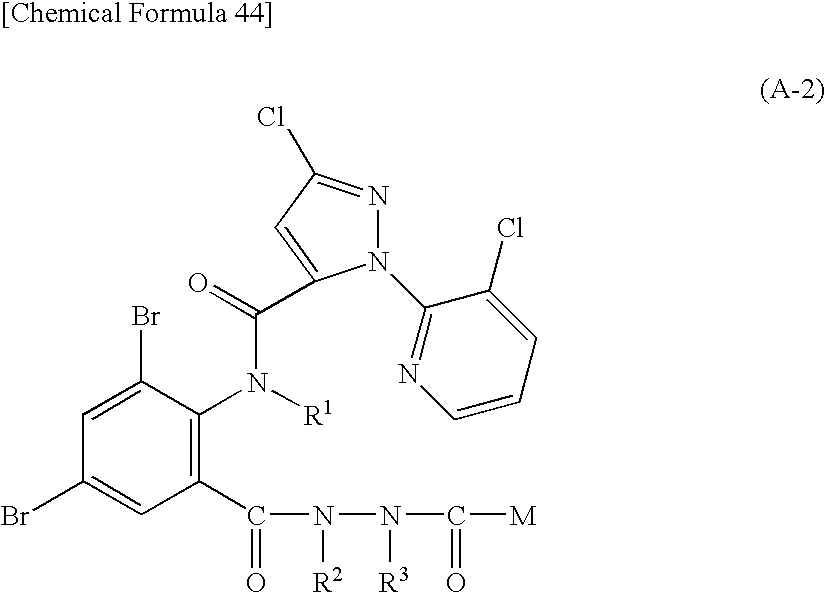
C1(Br)=CC(C(=O)N([R2])N(C(=O)[M])[R3])=C(N(C(=O)C2=CC(Cl)=NN2C2=NC=CC=C2Cl)[R1])C(Br)=C1
